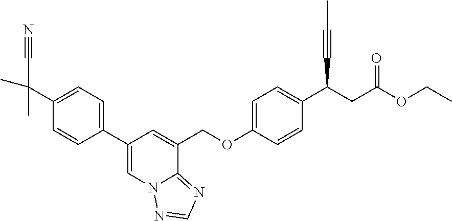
C1(C(C)(C)C#N)=CC=C(C2=CN3C(=NC=N3)C(COC3=CC=C(C(CC(OCC)=O)C#CC)C=C3)=C2)C=C1
